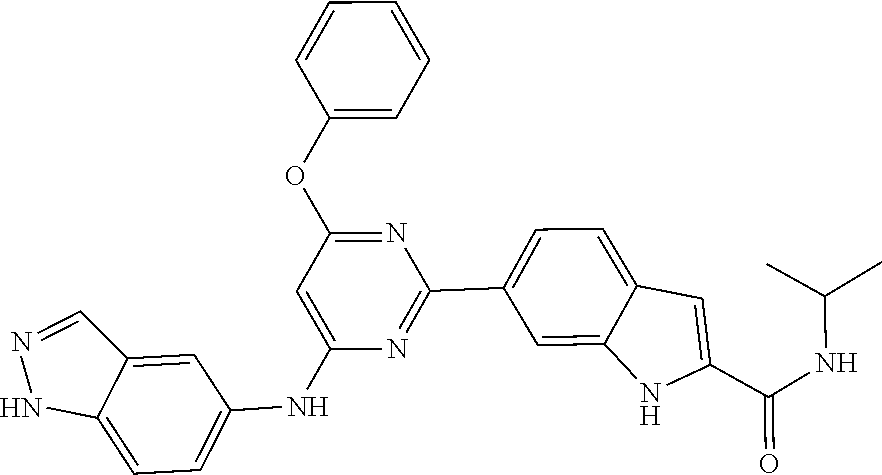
CC(C)NC(C1=CC2=CC=C(C3=NC(NC4=CC=C5NN=CC5=C4)=CC(OC4=CC=CC=C4)=N3)C=C2N1)=O
